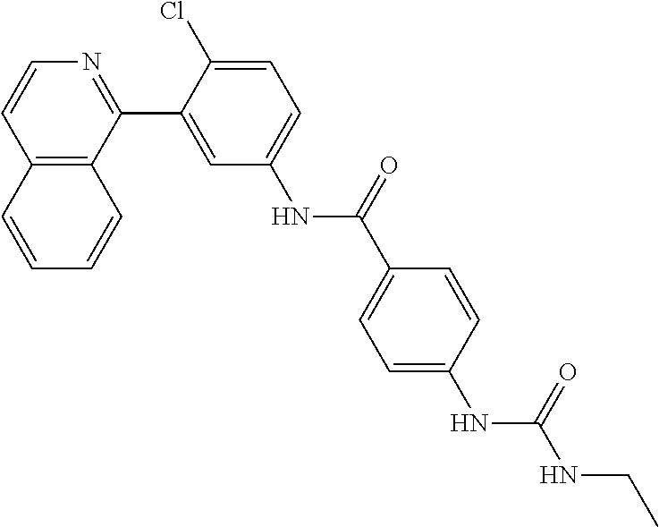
C12=C(C(C3=CC(NC(C4=CC=C(NC(NCC)=O)C=C4)=O)=CC=C3Cl)=NC=C1)C=CC=C2
